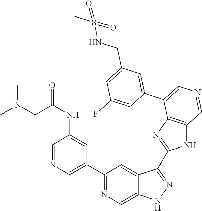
C1(C2=CN=CC(NC(=O)CN(C)C)=C2)=NC=C2C(=C1)C(C1=NC3=C(N1)C=NC=C3C1=CC(CNS(C)(=O)=O)=CC(F)=C1)=NN2
